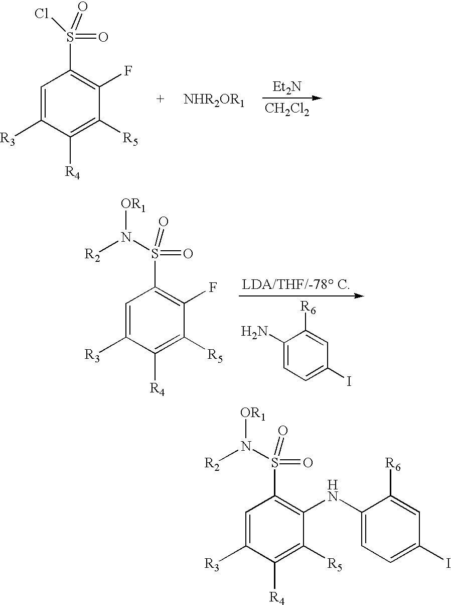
C1=C([R3])C([R4])=C([R5])C(NC2=CC=C(I)C=C2[R6])=C1S(=O)(N([R2])[OR1])=O.C1=C([R3])C([R4])=C([R5])C(F)=C1S(=O)(Cl)=O.[NHR2OR1].[CH2Cl2].C1=C([R3])C([R4])=C([R5])C(F)=C1S(=O)(N([R2])[OR1])=O.C1(N)=CC=C(I)C=C1[R6]
